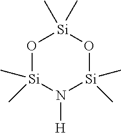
O1[Si](C)(C)N([H])[Si](C)(C)O[Si]1(C)C
